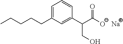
C1=C(CCCCC)C=C(C(C([O-])=O)CO)C=C1.[Na]
